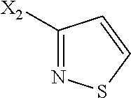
N1=C([X2])C=CS1
